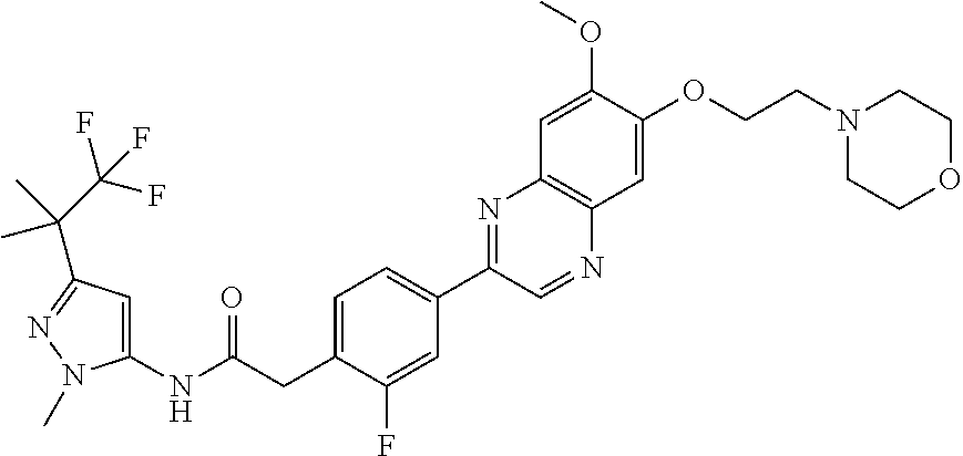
C1=C(CC(NC2=CC(C(C(F)(F)F)(C)C)=NN2C)=O)C(F)=CC(C2=NC3=C(N=C2)C=C(OCCN2CCOCC2)C(OC)=C3)=C1
